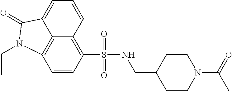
C1=CC2=C(S(=O)(=O)NCC3CCN(C(C)=O)CC3)C=CC3=C2C(=C1)C(=O)N3CC
